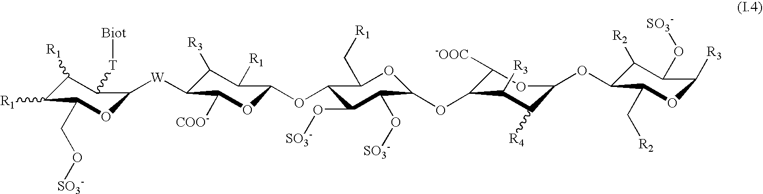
C1([R1])C([R1])C(CO[SO3-])OC([W]C2C([R3])C([R1])C(OC3C(O[SO3-])C(O[SO3-])C(OC4C([-OOC])OC(OC5C([R2])C(O[SO3-])C([R3])OC5C[R2])C([R4])C4[R3])OC3C[R1])OC2[COO-])C1[T][Biot]
